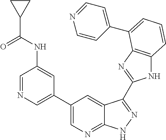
C1(C2=CN=C3C(=C2)C(C2=NC4=C(N2)C=CC=C4C2=CC=NC=C2)=NN3)=CN=CC(NC(C2CC2)=O)=C1
